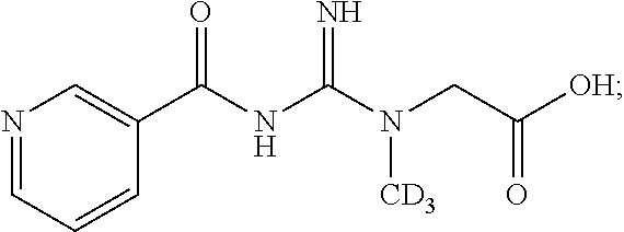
C1(C(NC(N(CC([OH])=O)[CD3])=N)=O)=CN=CC=C1
